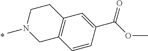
C1N(C)CC2=C(C1)C=C(C(OC)=O)C=C2
